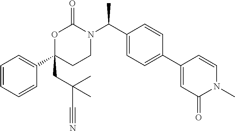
C1=CC=CC(C2(CC(C#N)(C)C)CCN(C(C3=CC=C(C4=CC(=O)N(C)C=C4)C=C3)C)C(=O)O2)=C1
